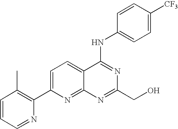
C1=CC=NC(C2=CC=C3C(=N2)N=C(CO)N=C3NC2=CC=C([CF3])C=C2)=C1C
